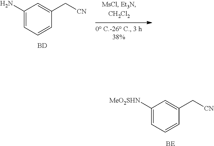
C1([MeO2SHN])=CC=CC(C[CN])=C1.[BE].C1(N)=CC=CC(C[CN])=C1.[BD]
